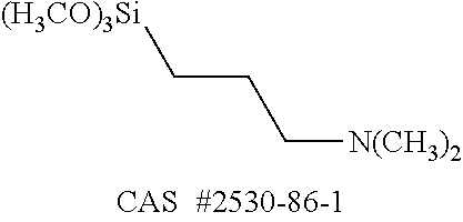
C(CC[N(CH3)2])[(H3CO)3Si]
